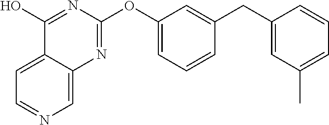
C1=C2C(=CN=C1)N=C(OC1=CC=CC(CC3=CC(C)=CC=C3)=C1)N=C2O
